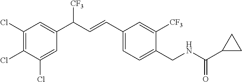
C1(Cl)=CC(C(C=CC2=CC=C(CNC(C3CC3)=O)C([CF3])=C2)[CF3])=CC(Cl)=C1Cl
